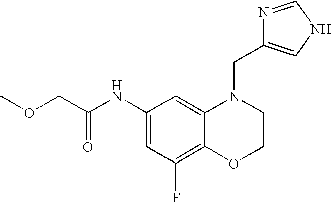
C1(NC(COC)=O)=CC(F)=C2C(=C1)N(CC1=CNC=N1)CCO2
